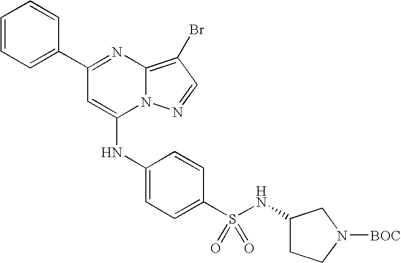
C1=C(C2=NC3=C(Br)C=NN3C(NC3=CC=C(S(=O)(=O)NC4CCN([BOC])C4)C=C3)=C2)C=CC=C1
